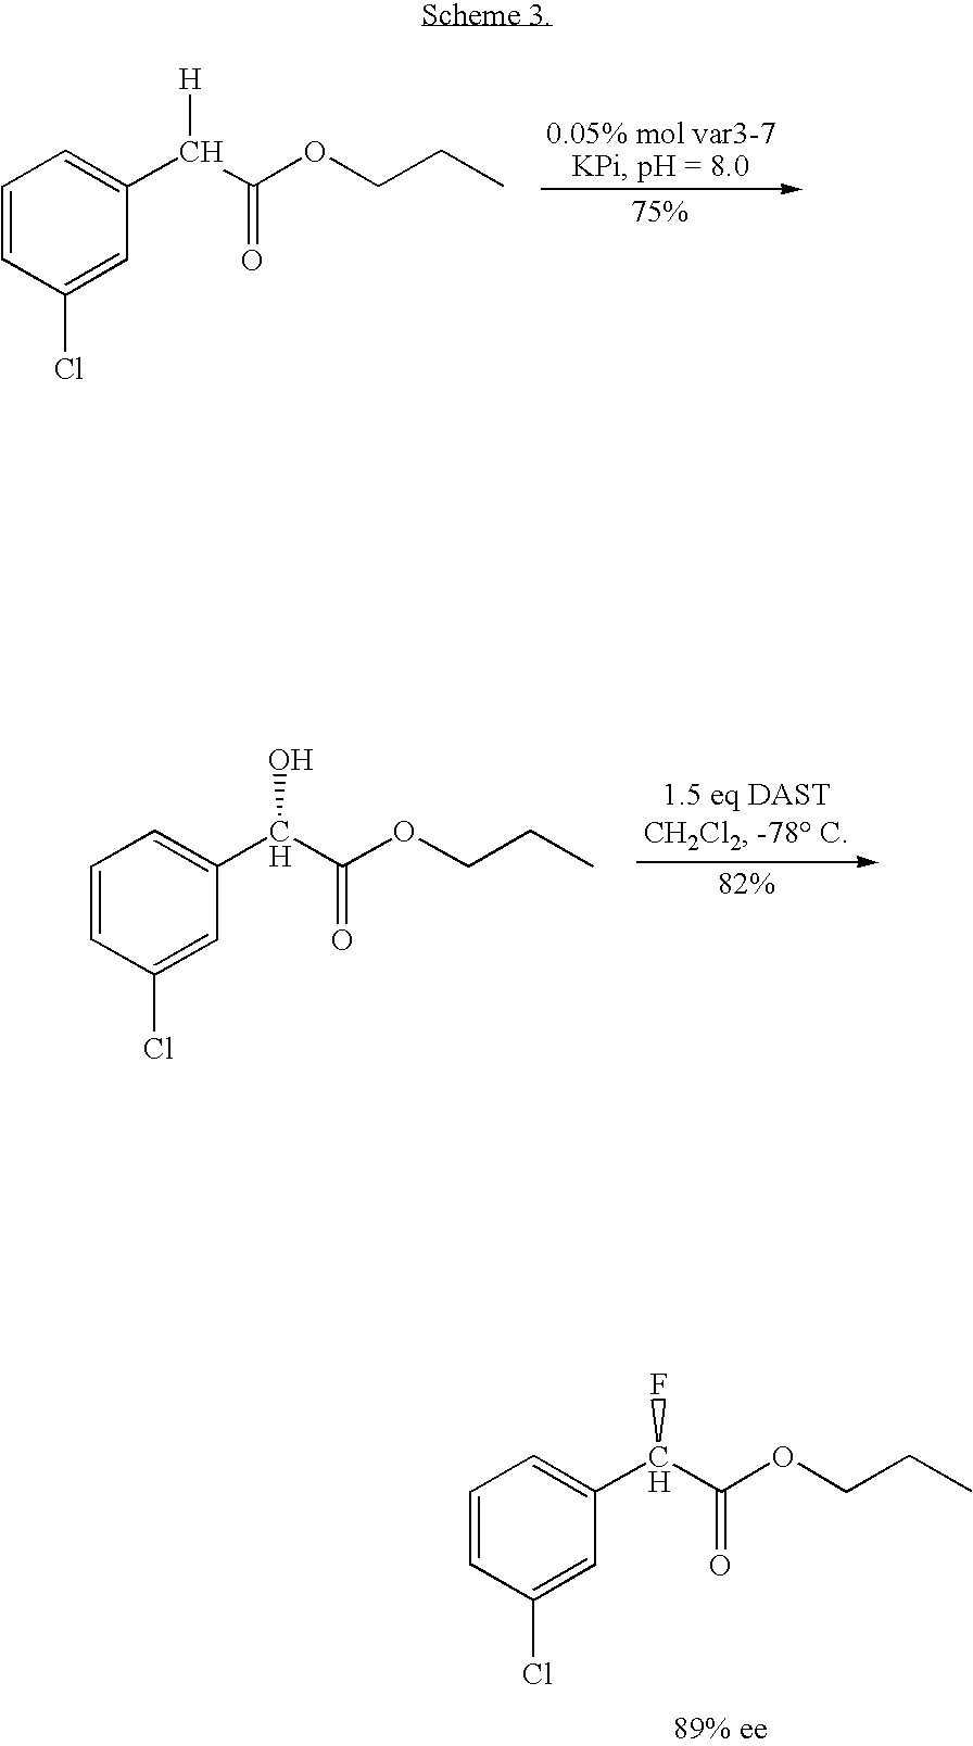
C1=CC(Cl)=CC(C(C(OCCC)=O)O)=C1.C1=CC(Cl)=CC(C(C(OCCC)=O)F)=C1.C1=CC(Cl)=CC(C(C(OCCC)=O)[H])=C1
